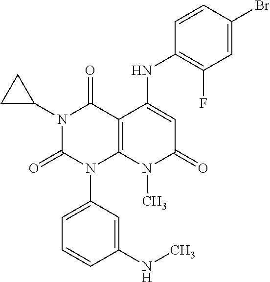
C1=C(Br)C=CC(NC2=CC(=O)N(C)C3=C2C(=O)N(C2CC2)C(=O)N3C2=CC=CC(NC)=C2)=C1F
